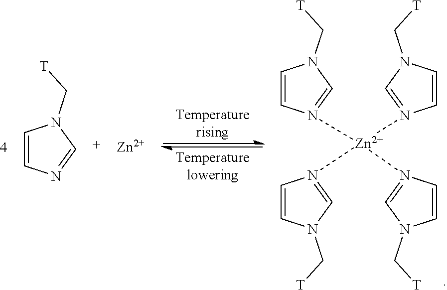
C1=CN([Zn](N2=CN(C[T])C=C2)(N2=CN(C[T])C=C2)N2=CN(C[T])C=C2)=CN1C[T].C1=CN=CN1C[T].[Zn]
